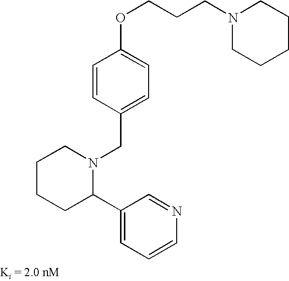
N1(CCCOC2=CC=C(CN3C(C4=CC=CN=C4)CCCC3)C=C2)CCCCC1
